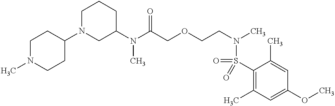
C1(N(C(COCCN(C)S(=O)(C2=C(C)C=C(OC)C=C2C)=O)=O)C)CCCN(C2CCN(C)CC2)C1
